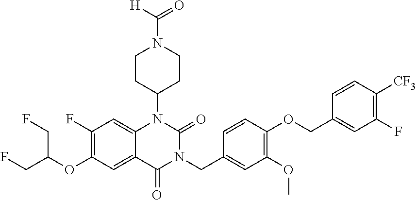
C12=CC(F)=C(OC(CF)CF)C=C1C(=O)N(CC1=CC(OC)=C(OCC3=CC(F)=C([CF3])C=C3)C=C1)C(=O)N2C1CCN(C(=O)[H])CC1
